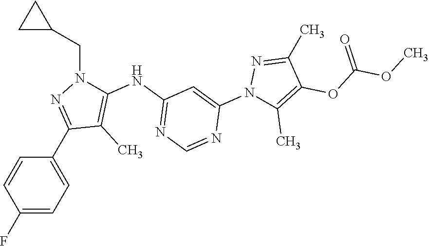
C1(F)=CC=C(C2=NN(CC3CC3)C(NC3=NC=NC(N4C(C)=C(OC(OC)=O)C(C)=N4)=C3)=C2C)C=C1
